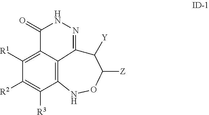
C12=C3C(=C([R1])C([R2])=C1[R3])C(=O)NN=C3C([Y])C([Z])ON2
